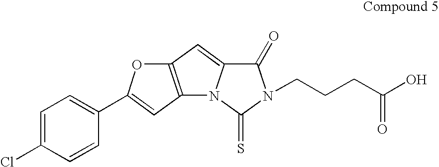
C12=C(C=C(C3=CC=C(Cl)C=C3)O1)N1C(=C2)C(=O)N(CCCC(O)=O)C1=S
